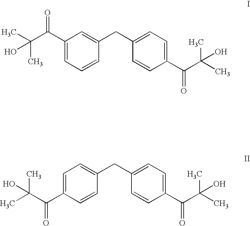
C1(C(C(C)(C)O)=O)=CC=CC(CC2=CC=C(C(C(C)(C)O)=O)C=C2)=C1.C1=C(C(C(C)(C)O)=O)C=CC(CC2=CC=C(C(C(C)(C)O)=O)C=C2)=C1
